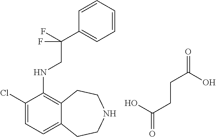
C(C1=CC=CC=C1)(CNC1=C2C(=CC=C1Cl)CCNCC2)(F)F.C(=O)(O)CCC(=O)O
